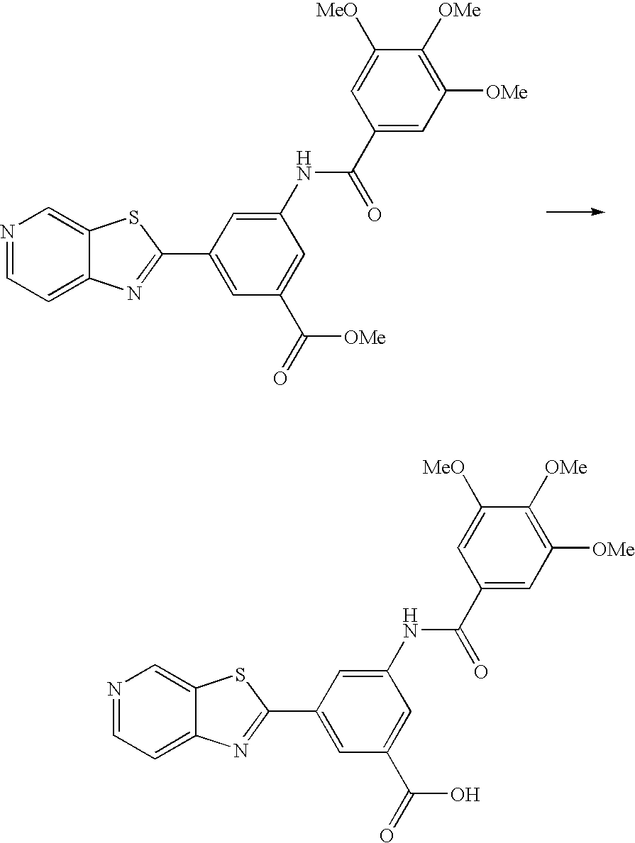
N1=CC=C2C(=C1)SC(C1=CC(C(=O)[OMe])=CC(NC(=O)C3=CC([OMe])=C([OMe])C([MeO])=C3)=C1)=N2.N1=CC=C2C(=C1)SC(C1=CC(C(=O)O)=CC(NC(=O)C3=CC([OMe])=C([OMe])C([MeO])=C3)=C1)=N2
